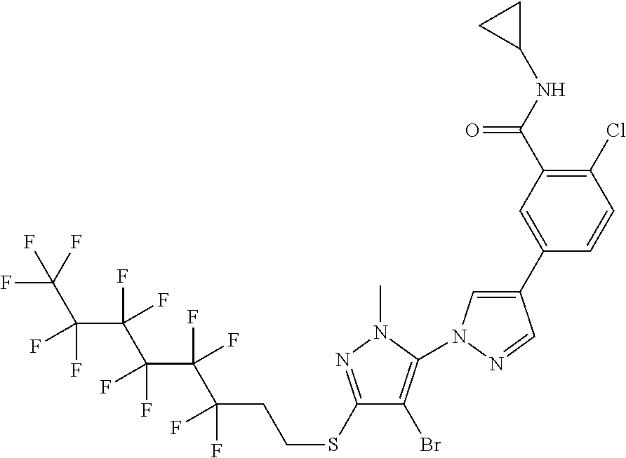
C1(Cl)=C(C(NC2CC2)=O)C=C(C2=CN(C3=C(Br)C(SCCC(F)(F)C(C(C(C(F)(F)C(F)(F)F)(F)F)(F)F)(F)F)=NN3C)N=C2)C=C1
